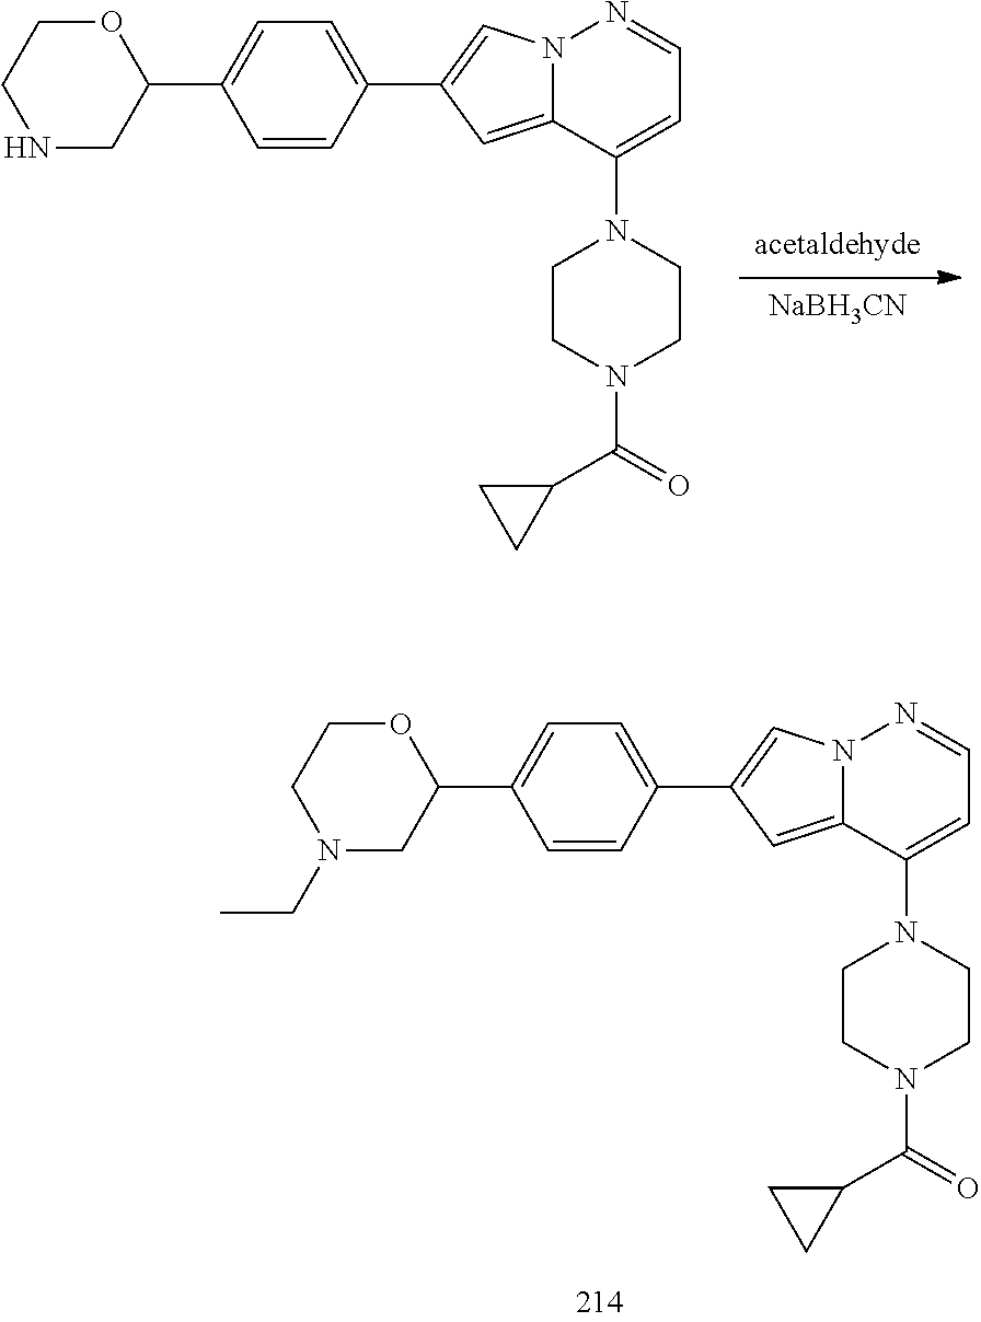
C1(C2=CC=C(C3OCCN(CC)C3)C=C2)=CN2C(=C1)C(N1CCN(C(=O)C3CC3)CC1)=CC=N2.[acetaldehyde].[NaBH3CN].C1(C2=CC=C(C3OCCNC3)C=C2)=CN2C(=C1)C(N1CCN(C(=O)C3CC3)CC1)=CC=N2
